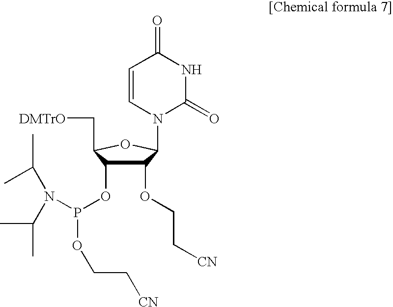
C1(OCC[CN])C(OP(N(C(C)C)C(C)C)OCC[CN])C(C[DMTrO])OC1N1C(=O)NC(=O)C=C1
